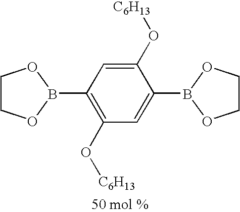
C1COB(C2=C(O[C6H13])C=C(B3OCCO3)C(O[C6H13])=C2)O1
